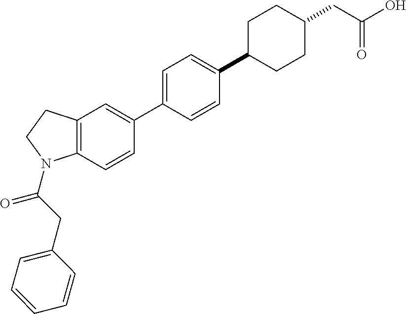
C1=CC(C2=CC=C(C3CCC(CC(O)=O)CC3)C=C2)=CC2=C1N(C(CC1=CC=CC=C1)=O)CC2
